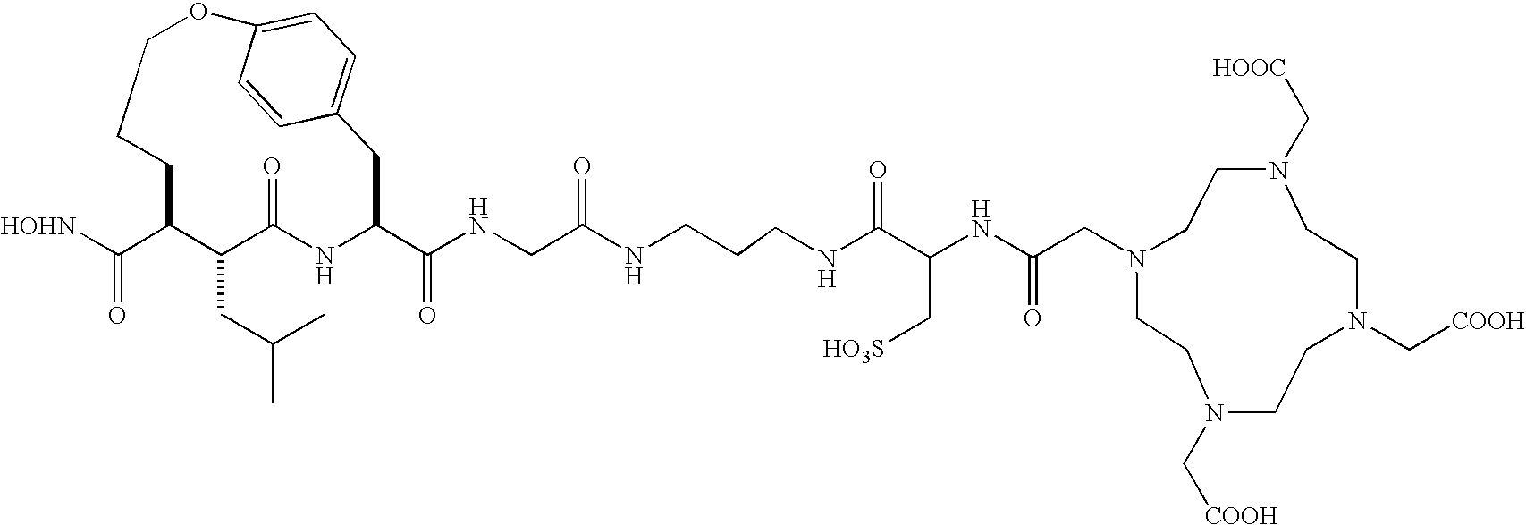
[HOHN]C(C1C(CC(C)C)C(=O)NC(C(NCC(NCCCNC(C(NC(CN2CCN(C[HOOC])CCN(C[COOH])CCN(C[COOH])CC2)=O)C[HO3S])=O)=O)=O)CC2=CC=C(OCCC1)C=C2)=O
